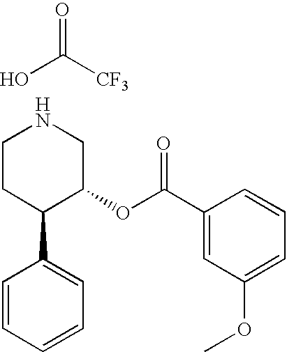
C1CC(C2=CC=CC=C2)C(OC(C2=CC(OC)=CC=C2)=O)CN1.OC([CF3])=O
